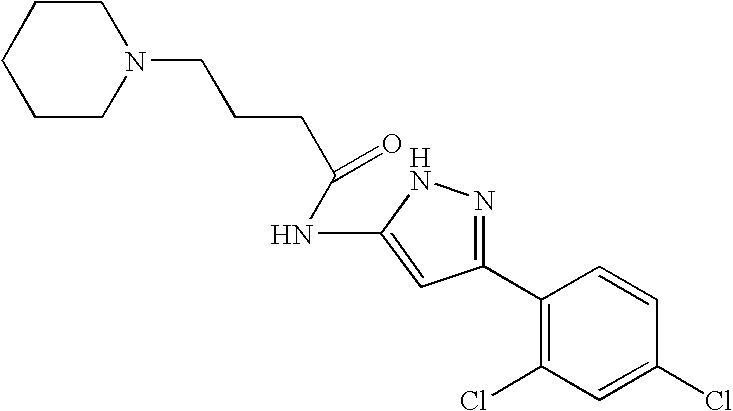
N1(CCCC(NC2=CC(C3=C(Cl)C=C(Cl)C=C3)=NN2)=O)CCCCC1
